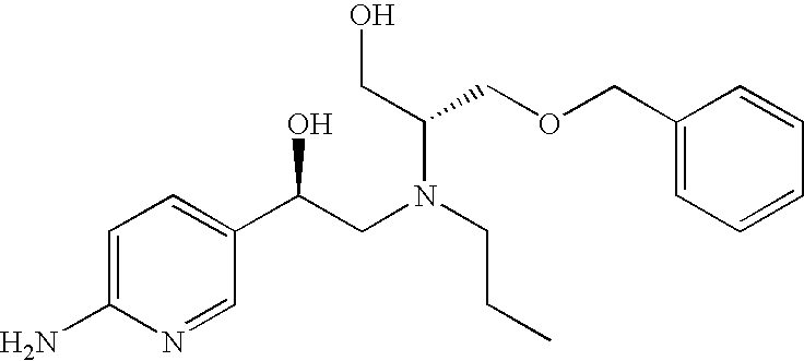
C1=C(N)N=CC(C(CN(C(COCC2=CC=CC=C2)CO)CCC)O)=C1
